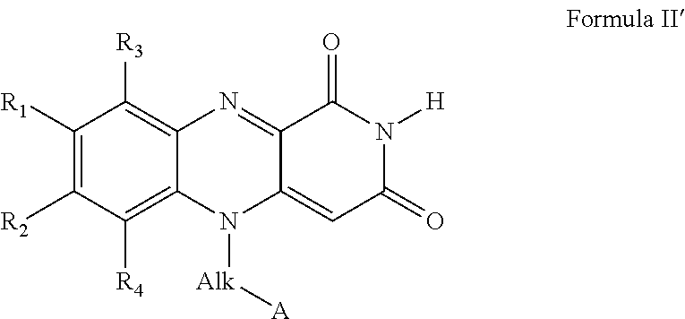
C1([R1])=C([R2])C([R4])=C2C(=C1[R3])N=C1C(=CC(=O)N([H])C1=O)N2[Alk][A]
